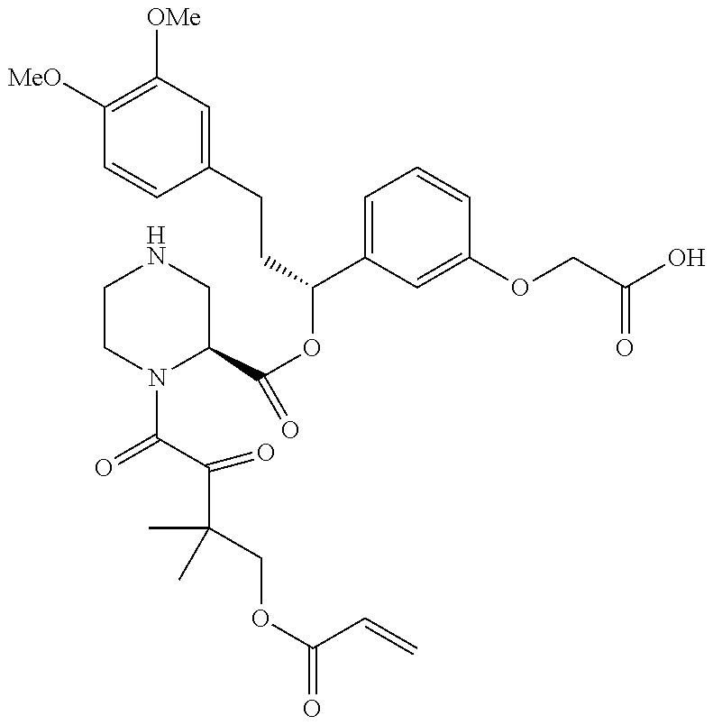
C1([MeO])=C([OMe])C=C(CCC(C2=CC=CC(OCC(=O)O)=C2)OC(C2CNCCN2C(=O)C(=O)C(C)(COC(=O)C=C)C)=O)C=C1
